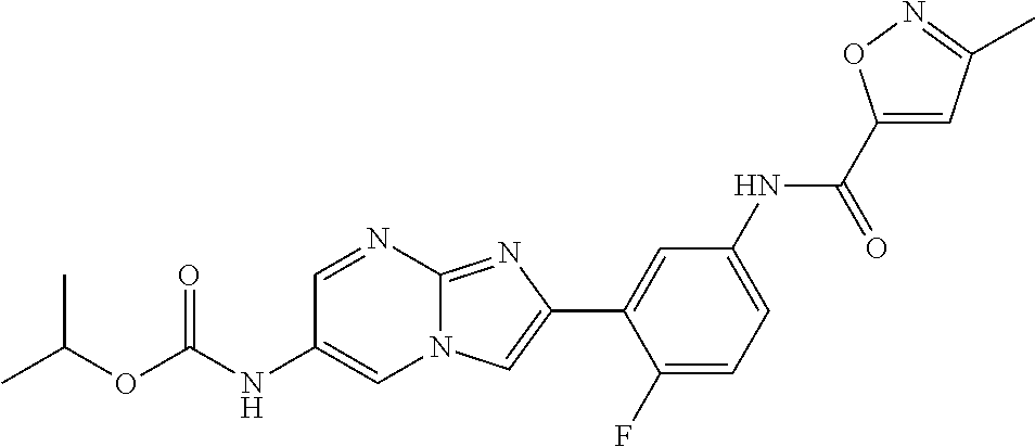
C1=NC2=NC(C3=CC(NC(C4=CC(C)=NO4)=O)=CC=C3F)=CN2C=C1NC(OC(C)C)=O
